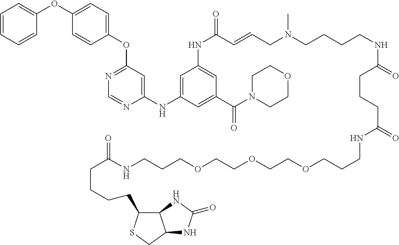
C1(OC2=CC=CC=C2)=CC=C(OC2=NC=NC(NC3=CC(NC(=O)C=CCN(C)CCCCNC(CCCC(NCCCOCCOCCOCCCNC(=O)CCCCC4C5C(CS4)NC(=O)N5)=O)=O)=CC(C(=O)N4CCOCC4)=C3)=C2)C=C1
